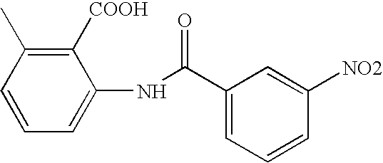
C1=CC=C(NC(C2=CC=CC([NO2])=C2)=O)C([COOH])=C1C
